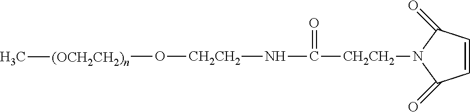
[CH2CH2](N1C(=O)C=CC1=O)C(N[CH2CH2]O[(OCH2CH2)n]C)=O
